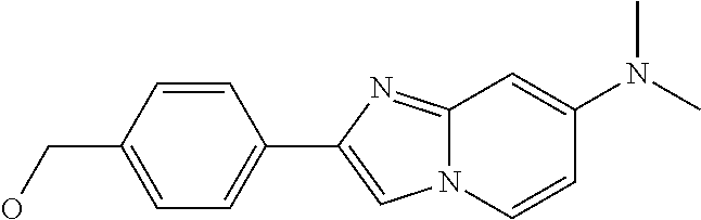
C1=CC(C2=CN3C(=N2)C=C(N(C)C)C=C3)=CC=C1CO
